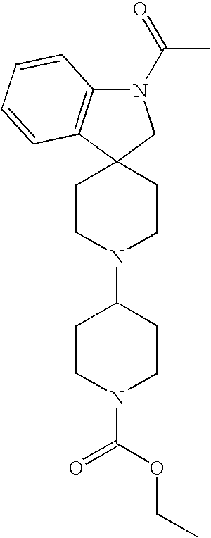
C1CN(C2CCN(C(OCC)=O)CC2)CCC12CN(C(C)=O)C1=C2C=CC=C1
